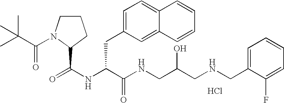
Cl.N(C(C(NCC(CNCC1=CC=CC=C1F)O)=O)CC1=CC=C2C(=C1)C=CC=C2)C(=O)C1N(C(=O)C(C)(C)C)CCC1
